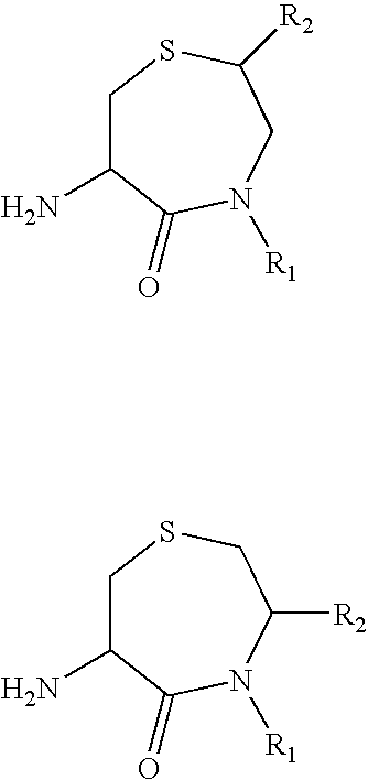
C1C(N)C(=O)N([R1])CC([R2])S1.C1C(N)C(=O)N([R1])C([R2])CS1
